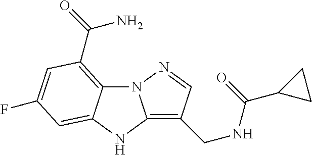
N12C3=C(C(N)=O)C=C(F)C=C3NC1=C(CNC(C1CC1)=O)C=N2
